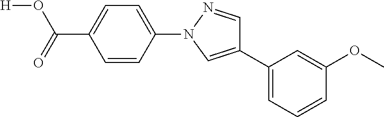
C1=CC(N2N=CC(C3=CC=CC(OC)=C3)=C2)=CC=C1C(O[H])=O
